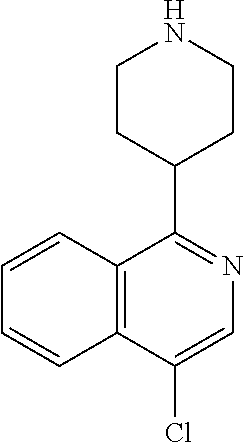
N1=C(C2CCNCC2)C2=C(C=CC=C2)C(Cl)=C1
